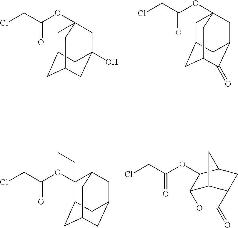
ClCC(OC12CC3CC(CC(O)(C1)C3)C2)=O.ClCC(OC12CC3CC(C(=O)C(C1)C3)C2)=O.C12CC3CC(CC(C3)C1(OC(CCl)=O)CC)C2.ClCC(OC1C2C3C(CC1C3)C(=O)O2)=O
